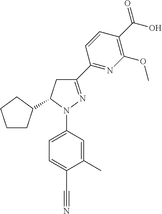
C1CC(C2CC(C3=NC(OC)=C(C(=O)O)C=C3)=NN2C2=CC=C(C#N)C(C)=C2)CC1
